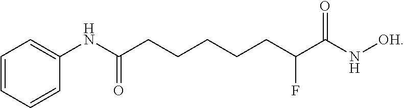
C1=CC=CC(NC(CCCCCC(C(N[OH])=O)F)=O)=C1
